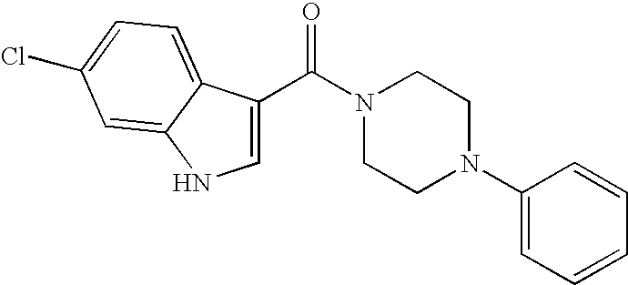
C1(N2CCN(C(=O)C3=CNC4=CC(Cl)=CC=C34)CC2)=CC=CC=C1
